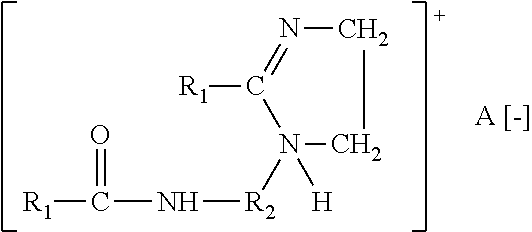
N1=C([R1])N([H])([R2]NC([R1])=O)CC1
